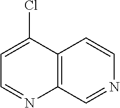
C12=C(C(Cl)=CC=N1)C=CN=C2
